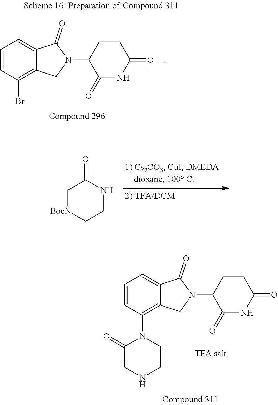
C1=CC(Br)=C2C(=C1)C(=O)N(C1C(=O)NC(=O)CC1)C2.C1=CC(N2C(=O)CNCC2)=C2C(=C1)C(=O)N(C1C(=O)NC(=O)CC1)C2.C1[BocN]CCNC1=O
